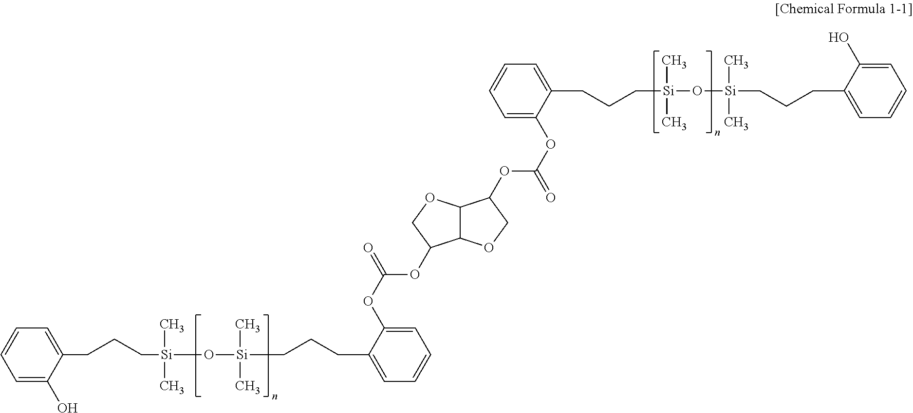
C1=C(O)C(CCC[Si](O[Si](CCCC2=CC=CC=C2OC(=O)OC2C3C(OC2)C(OC(OC2=CC=CC=C2CCC[Si](O[Si](CCCC2=CC=CC=C2O)(C)C)(C)C)=O)CO3)(C)C)(C)C)=CC=C1
